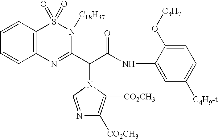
C1(NC(=O)C(C2=NC3=C(S(=O)(=O)N2[C18H37])C=CC=C3)N2C([CO2CH3])=C([CO2CH3])N=C2)=CC([C4H9-t])=CC=C1O[C3H7]
